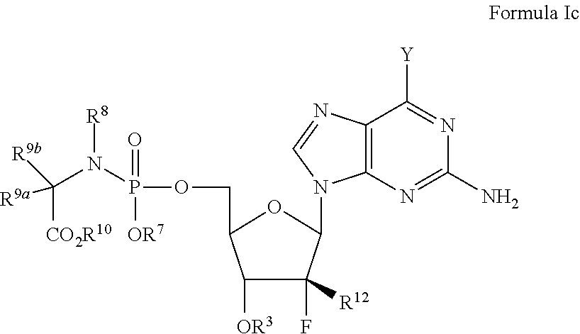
C1([OR3])C(F)([R12])C(N2C3=C(N=C2)C([Y])=NC(N)=N3)OC1COP(=O)(N([R8])C([R9b])([R9a])[CO2R10])[OR7]
